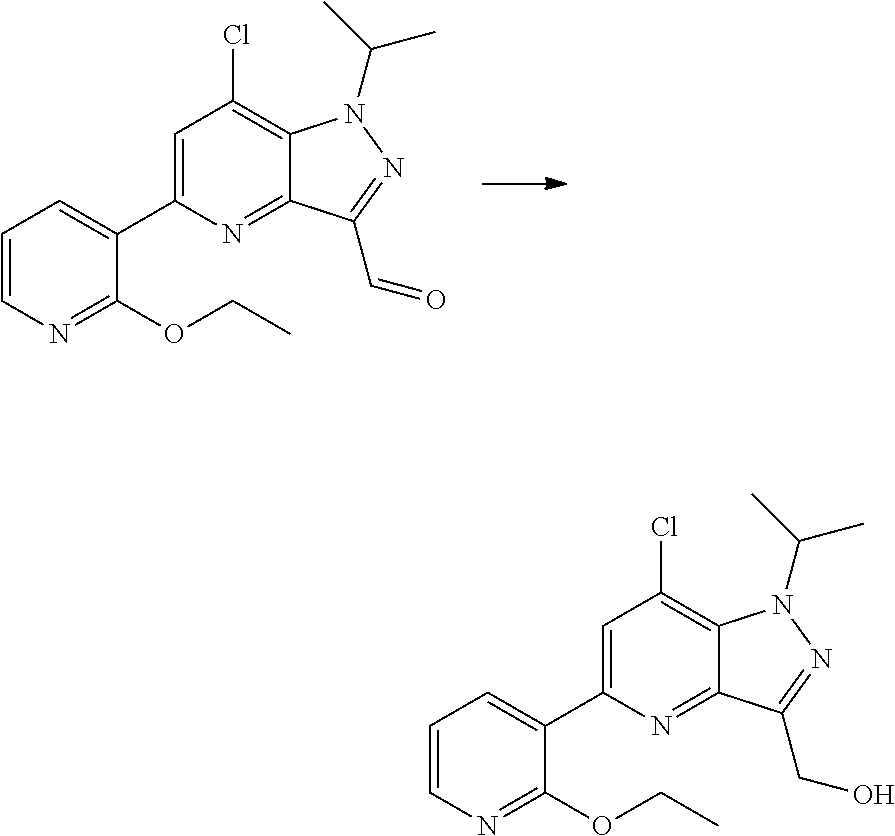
C1=CN=C(OCC)C(C2=CC(Cl)=C3C(=N2)C(C=O)=NN3C(C)C)=C1.C1=CN=C(OCC)C(C2=CC(Cl)=C3C(=N2)C(CO)=NN3C(C)C)=C1
